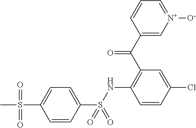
C1=CC(S(NC2=C(C(C3=C[N+]([O-])=CC=C3)=O)C=C(Cl)C=C2)(=O)=O)=CC=C1S(C)(=O)=O
